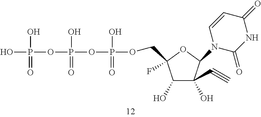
C1(O)C(O)(C#C)C(N2C(=O)NC(=O)C=C2)OC1(COP(O)(=O)OP(O)(OP(O)(O)=O)=O)F
